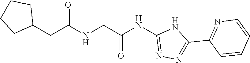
C1(CC(NCC(NC2=NN=C(C3=NC=CC=C3)N2)=O)=O)CCCC1
